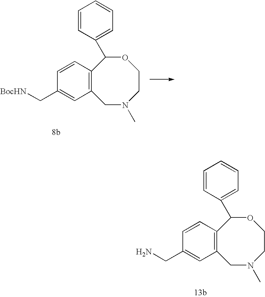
C1=CC2=C(C=C1C[BocHN])CN(C)CCOC2C1=CC=CC=C1.C1=CC2=C(C=C1CN)CN(C)CCOC2C1=CC=CC=C1
